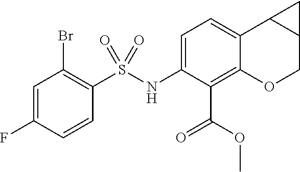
C1=C(NS(C2=C(Br)C=C(F)C=C2)(=O)=O)C(C(OC)=O)=C2C(=C1)C1C(CO2)C1
